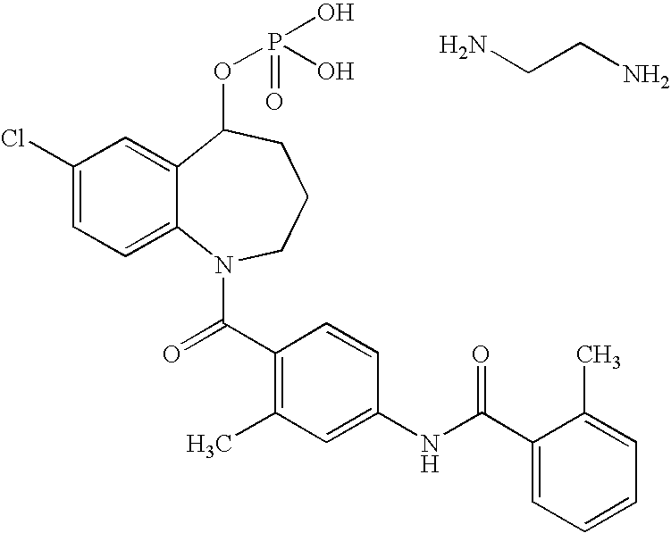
C12=CC(Cl)=CC=C1N(C(C1=C(C)C=C(NC(=O)C3=CC=CC=C3C)C=C1)=O)CCCC2OP(O)(=O)O.NCCN
